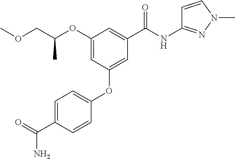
C1(OC(COC)C)=CC(OC2=CC=C(C(=O)N)C=C2)=CC(C(=O)NC2=NN(C)C=C2)=C1
